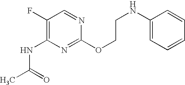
C1(F)=C(NC(C)=O)N=C(OCCNC2=CC=CC=C2)N=C1
